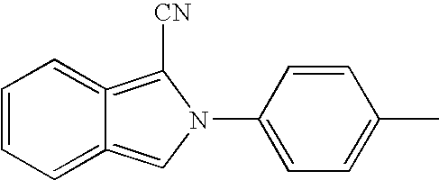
C1=CC=C2=CN(C3=CC=C(C)C=C3)C([CN])=C2=C1
